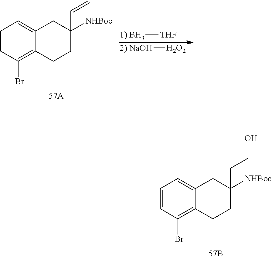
C1=CC(Br)=C2C(=C1)CC([NHBoc])(C=C)CC2.[1) BH3][THF].[2) NaOH][H2O2].C1=CC(Br)=C2C(=C1)CC([NHBoc])(CCO)CC2
